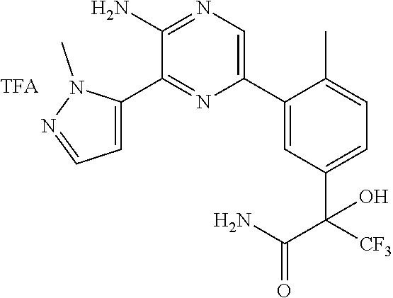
C1(C2=CN=C(N)C(C3=CC=NN3C)=N2)=CC(C([CF3])(C(N)=O)O)=CC=C1C
